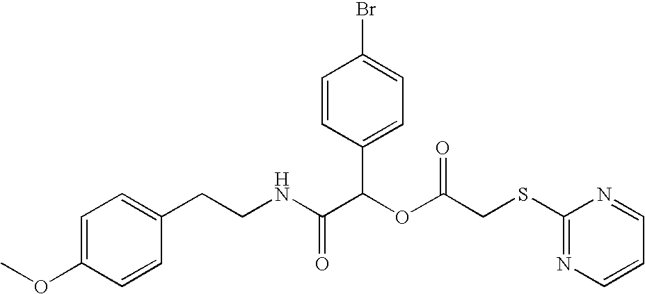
N(C(C(OC(=O)CSC1=NC=CC=N1)C1=CC=C(Br)C=C1)=O)CCC1=CC=C(OC)C=C1
